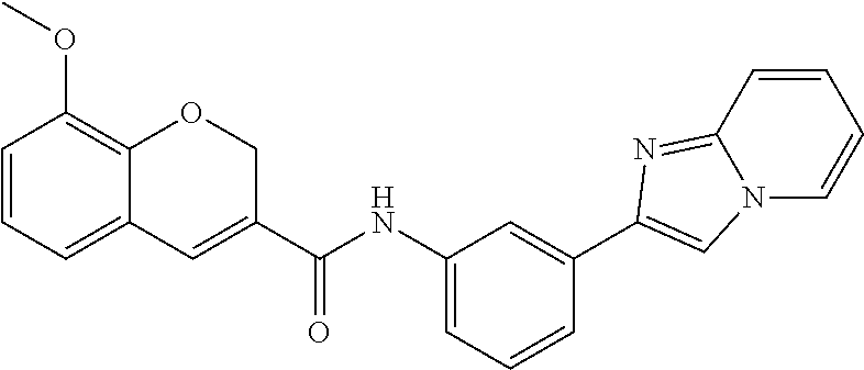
C1=CC=C2C(=C1OC)OCC(C(NC1=CC=CC(C3=CN4C(=N3)C=CC=C4)=C1)=O)=C2
